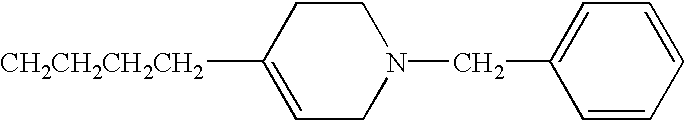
C1=C([CH2CH2CH2CH2])CCN(CC2=CC=CC=C2)C1
